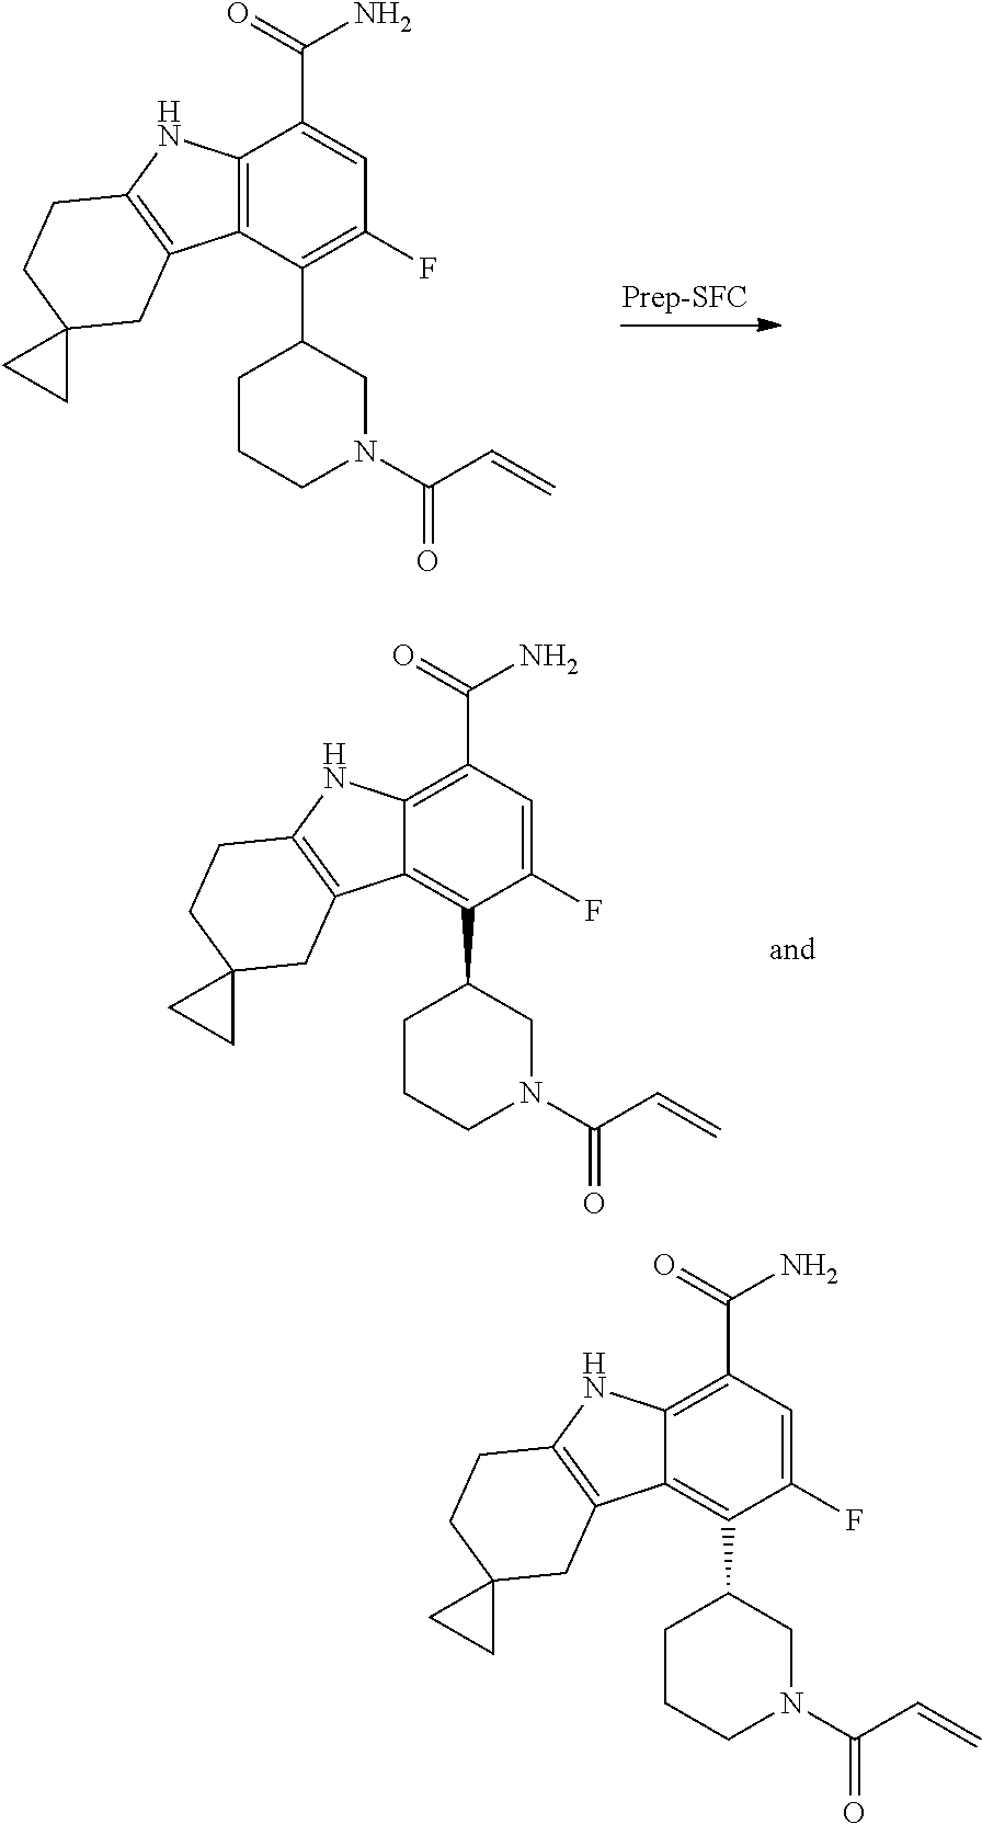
C1(F)=C(C2CCCN(C(C=C)=O)C2)C2=C(C(C(N)=O)=C1)NC1=C2CC2(CC1)CC2.C1(F)=CC(C(N)=O)=C2C(=C1C1CCCN(C(C=C)=O)C1)C1=C(N2)CCC2(C1)CC2.C1(F)=CC(C(N)=O)=C2C(=C1C1CCCN(C(C=C)=O)C1)C1=C(N2)CCC2(C1)CC2
